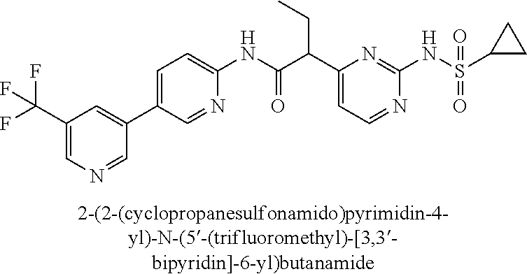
C1(NC(=O)C(C2=CC=NC(NS(=O)(=O)C3CC3)=N2)CC)=CC=C(C2=CC(C(F)(F)F)=CN=C2)C=N1
